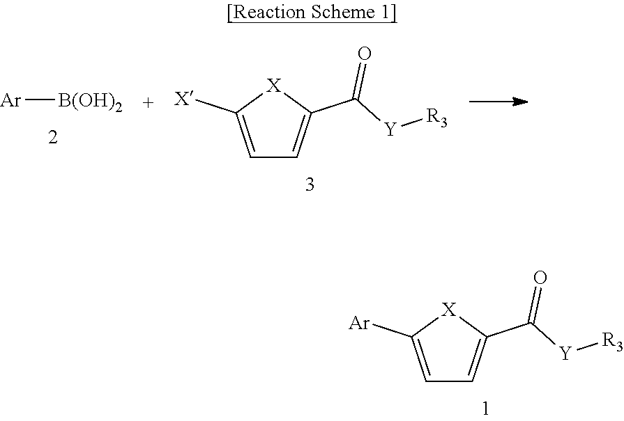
C1=C([Ar])[X]C(C([Y][R3])=O)=C1.[Ar][B(OH)2].C1=C([X])[X]C(C([Y][R3])=O)=C1
